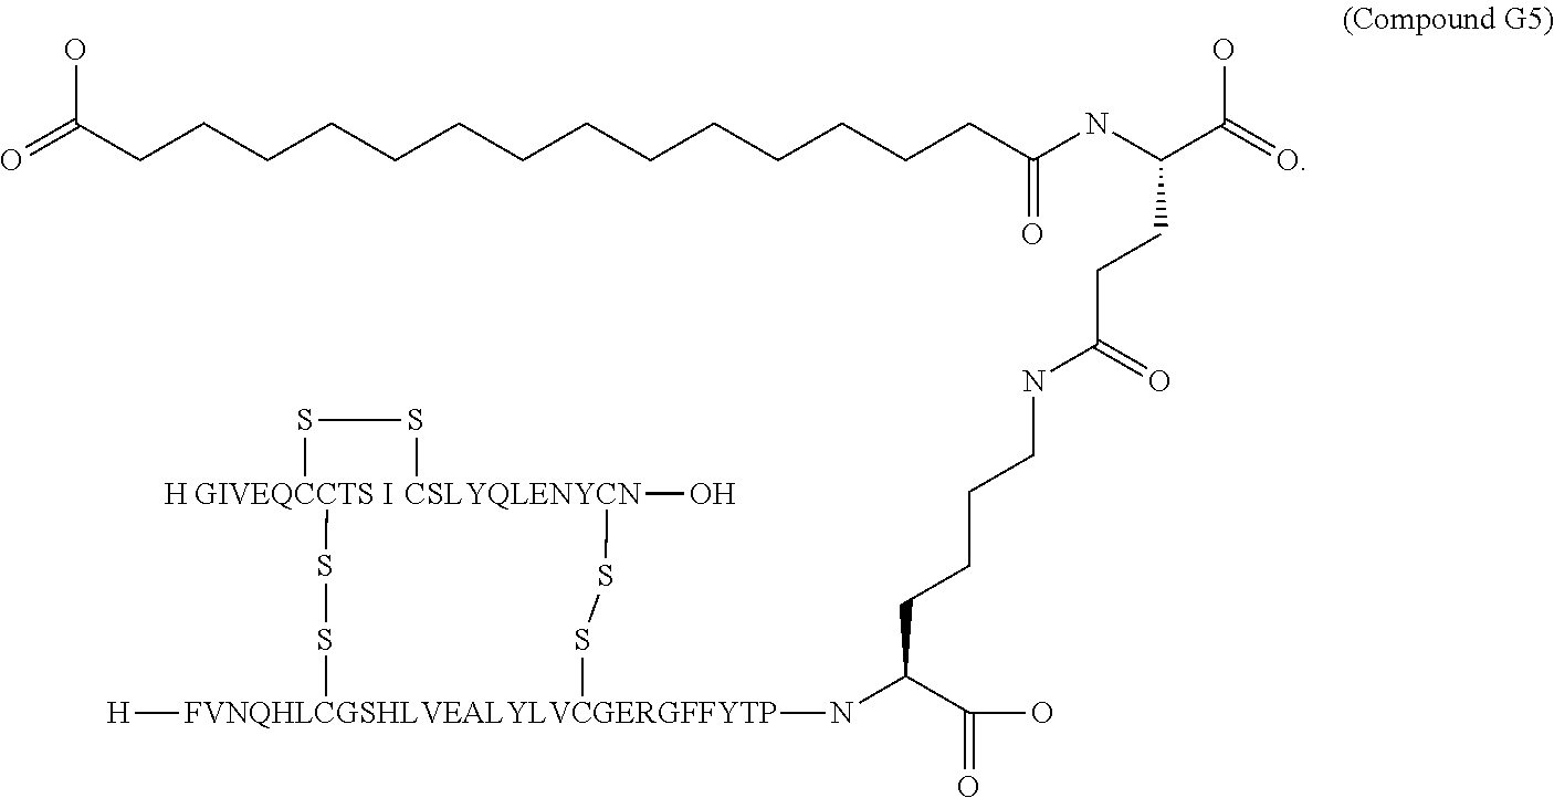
O=C(CCCCCCCCCCCCCCC(NC(C(=O)O)CCC(NCCCCC(C(O)=O)N[FVNQHLCGSHLVEALYLVCGERGFFYTP]1([H])SS[H GIVEQCCTS I  CSLYQLENYCN]2(O)(SS1)SS2)=O)=O)O
